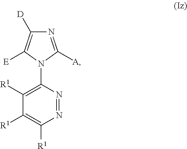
C1([D])=C([E])N(C2=C([R1])C([R1])=C([R1])N=N2)C([A])=N1
